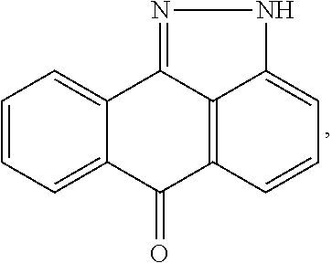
C1=C2C(=CC=C1)C1=NNC3=CC=CC(=C13)C2=O
